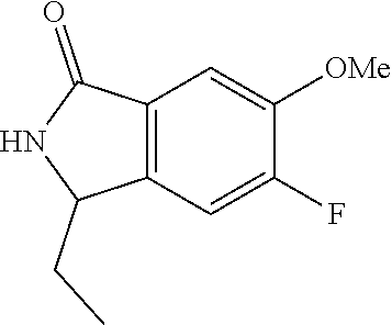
C12=C(C=C(F)C([OMe])=C1)C(CC)NC2=O
